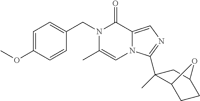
N1(CC2=CC=C(OC)C=C2)C(C)=CN2C(=CN=C2C2(C)C3CCC(C2)O3)C1=O
